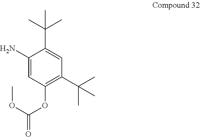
C1(N)=CC(OC(=O)OC)=C(C(C)(C)C)C=C1C(C)(C)C
